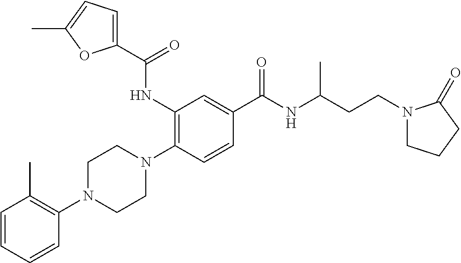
C1=CC=CC(N2CCN(C3=C(NC(C4=CC=C(C)O4)=O)C=C(C(NC(CCN4CCCC4=O)C)=O)C=C3)CC2)=C1C
